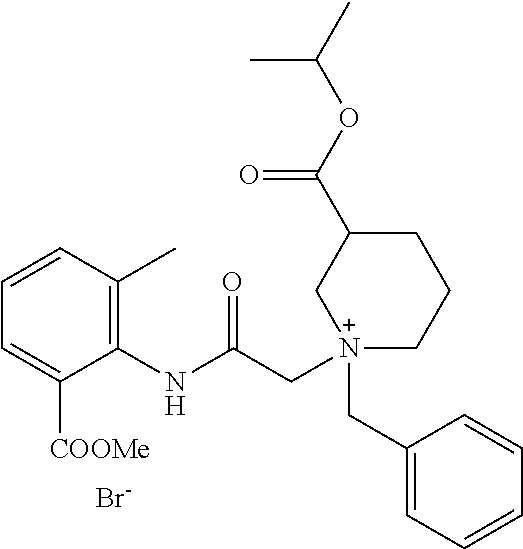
C1=CC(C)=C(NC(C[N+]2(CC3=CC=CC=C3)CCCC(C(OC(C)C)=O)C2)=O)C([COOMe])=C1.[Br-]
